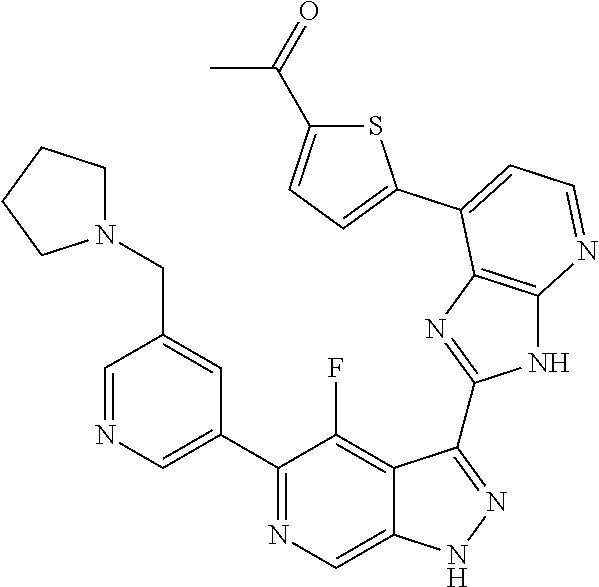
C1=NC=C(C2=NC=C3C(=C2F)C(C2=NC4=C(N2)N=CC=C4C2=CC=C(C(=O)C)S2)=NN3)C=C1CN1CCCC1
